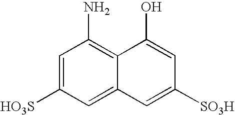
C1=C([HO3S])C=C2C(=C1N)C(O)=CC([SO3H])=C2
